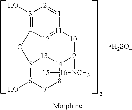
[3]1(O)=[4]2[12]3=[11]([1]=[2]1)[10][9]1[14]4[13]3([5]([6](O)[7][8]4)O2)[15][16][NCH3]1.[H2SO4]
